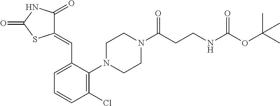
C1(Cl)=C(N2CCN(C(CCNC(OC(C)(C)C)=O)=O)CC2)C(C=C2C(=O)NC(=O)S2)=CC=C1
